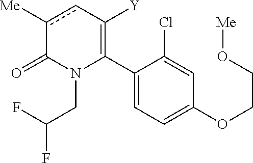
C1(C2=C([Y])cc([Me])C(=O)N2CC(F)F)=CC=C(OCCO[Me])C=C1Cl
